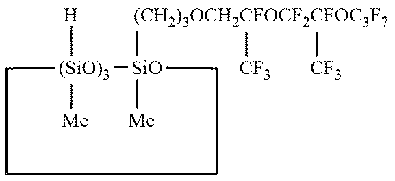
[SiO]1([Me])([(CH2)3OCH2CFOCF2CFOC3F7]([CF3])[CF3])[(SiO)3]([H])([Me])CCCC1
